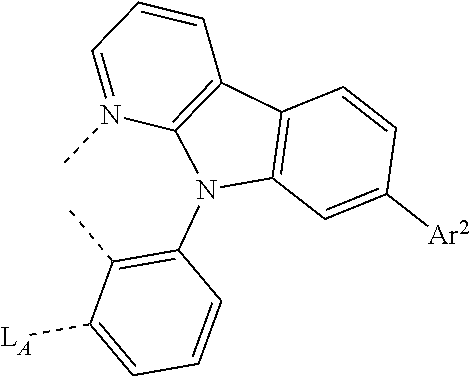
C1(N2C3=C(C4=C2N(C)=CC=C4)C=CC([Ar2])=C3)=C(C)C([LA])=CC=C1
